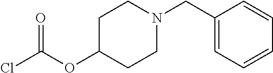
C1C(OC(Cl)=O)CCN(CC2=CC=CC=C2)C1
